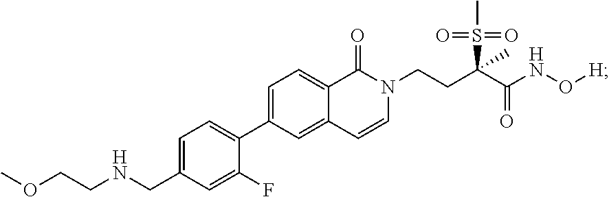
C1(C2=CC=C3C(=C2)C=CN(CCC(C(NO[H])=O)(S(C)(=O)=O)C)C3=O)=CC=C(CNCCOC)C=C1F
